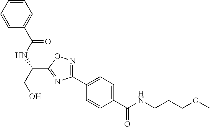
C1=CC=CC(C(NC(CO)C2=NC(C3=CC=C(C(NCCCOC)=O)C=C3)=NO2)=O)=C1
